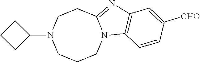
C1CCC1N1CCCN2C(=NC3=C2C=CC([CHO])=C3)CC1
